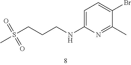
C1=C(NCCCS(=O)(=O)C)N=C(C)C(Br)=C1
